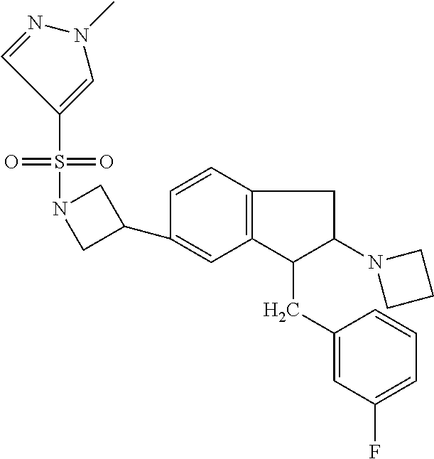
C1(C2=CC3=C(C=C2)CC(N2CCC2)C3CC2=CC(F)=CC=C2)CN(S(=O)(=O)C2=CN(C)N=C2)C1
